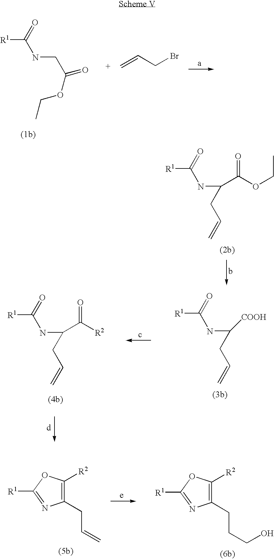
[R1]C(NCC(=O)OCC)=O.C=CCBr.[R1]C(NC(C(OCC)=O)CC=C)=O.[R1]C(NC([COOH])CC=C)=O.[R1]C(NC(C([R2])=O)CC=C)=O.C1(CC=C)=C([R2])OC([R1])=N1.C1(CCCO)=C([R2])OC([R1])=N1
